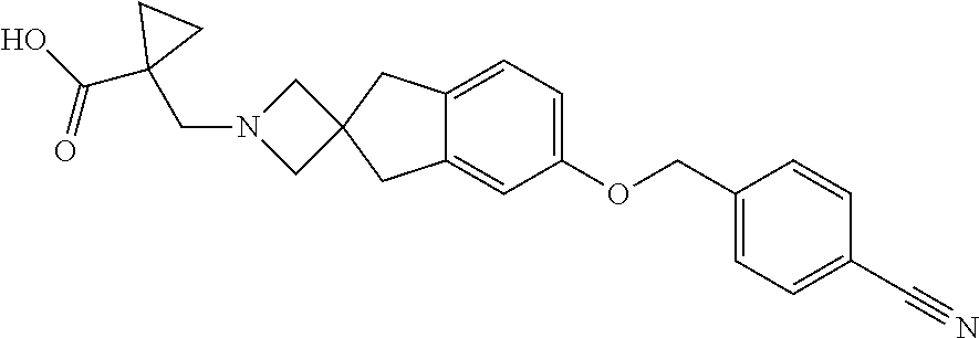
C1(COC2=CC=C3C(=C2)CC2(C3)CN(CC3(C(O)=O)CC3)C2)=CC=C(C#N)C=C1
